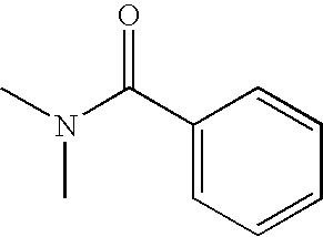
CN(C)C(C1=CC=CC=C1)=O
